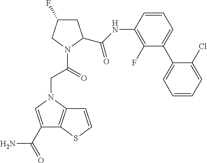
C(NC1=C(F)C(C2=CC=CC=C2Cl)=CC=C1)(=O)C1CC(F)CN1C(CN1C=C(C(=O)N)C2=C1C=CS2)=O
